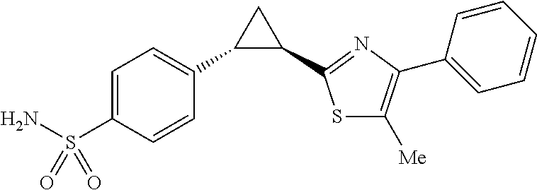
C1=C(S(N)(=O)=O)C=CC(C2C(C3=NC(C4=CC=CC=C4)=C([Me])S3)C2)=C1
